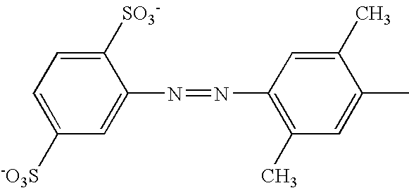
C1=C([SO3-])C(N=NC2=C(C)C=C(C)C(C)=C2)=CC([-O3S])=C1
